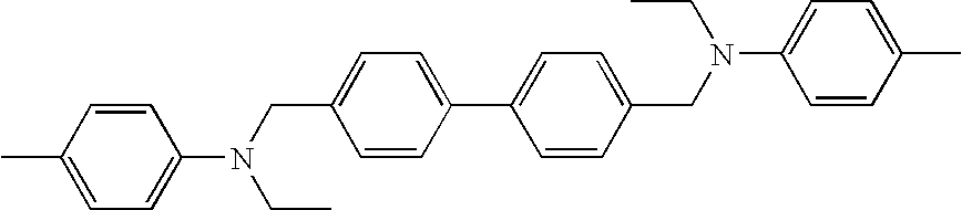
C1=CC(C)=CC=C1N(CC)CC1=CC=C(C2=CC=C(CN(CC)C3=CC=C(C)C=C3)C=C2)C=C1
